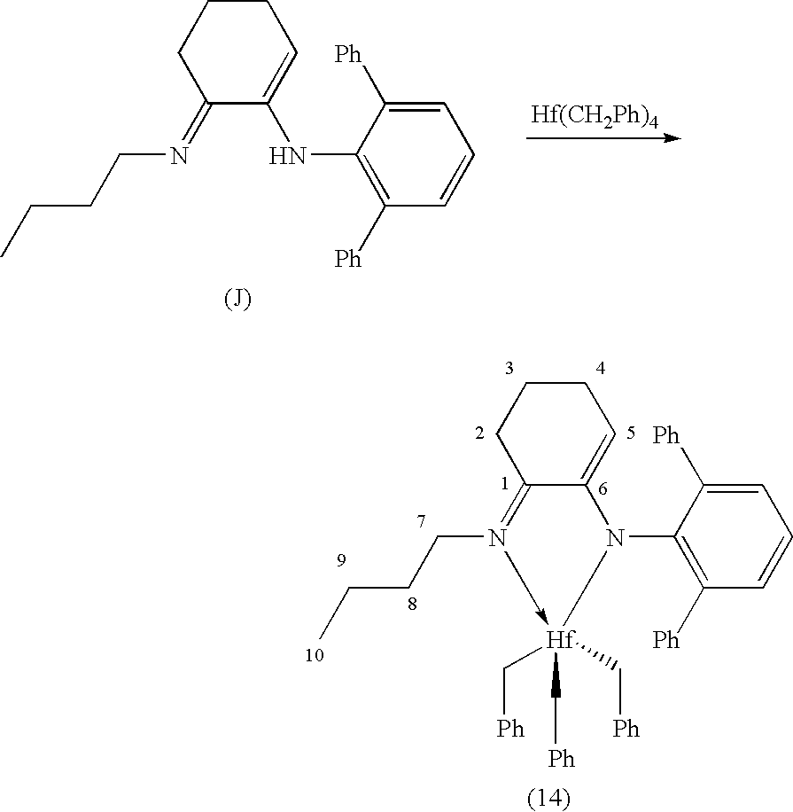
C12=N(CCCC)->[Hf](C[Ph])(C[Ph])(C[Ph])N(C3=C([Ph])C=CC=C3[Ph])C1=CCCC2.C1CCC(=NCCCC)C(NC2=C([Ph])C=CC=C2[Ph])=C1.[Hf(CH2Ph)4]
